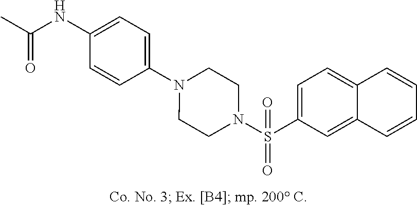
C1=CC(N2CCN(S(C3=CC=C4C(=C3)C=CC=C4)(=O)=O)CC2)=CC=C1NC(C)=O
